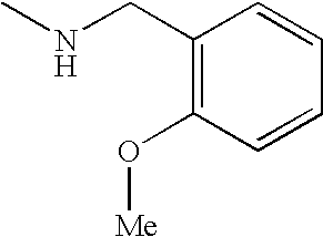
C1(CNC)=C(O[Me])C=CC=C1
